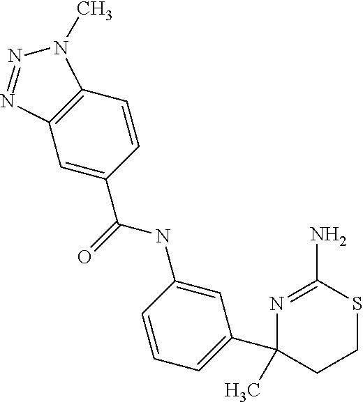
C1(C(NC2=CC(C3(C)CCSC(N)=N3)=CC=C2)=O)=CC2=C(C=C1)N(C)N=N2
